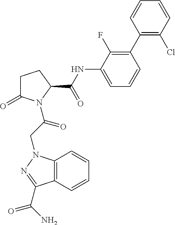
C1C(=O)N(C(CN2C3=C(C=CC=C3)C(C(N)=O)=N2)=O)C(C(NC2=CC=CC(C3=C(Cl)C=CC=C3)=C2F)=O)C1
